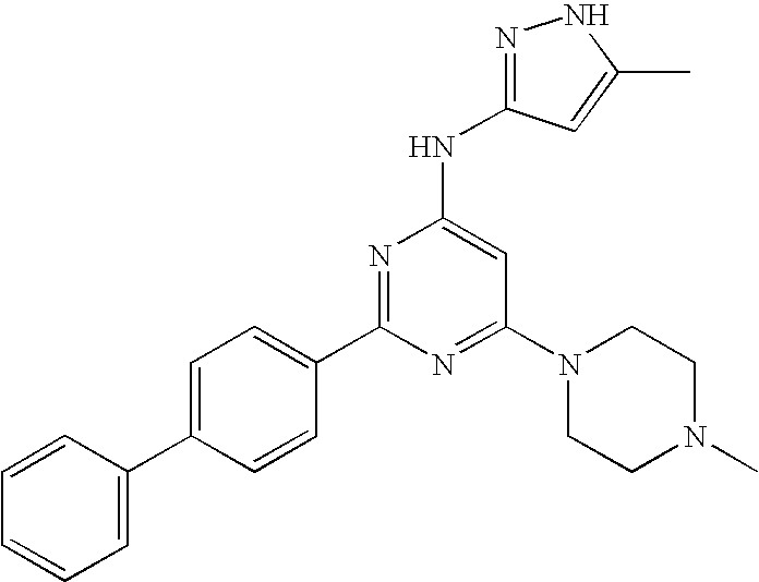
C1=C(C2=CC=CC=C2)C=CC(C2=NC(NC3=NNC(C)=C3)=CC(N3CCN(C)CC3)=N2)=C1
